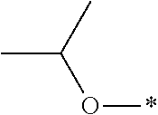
CC(O*)C
